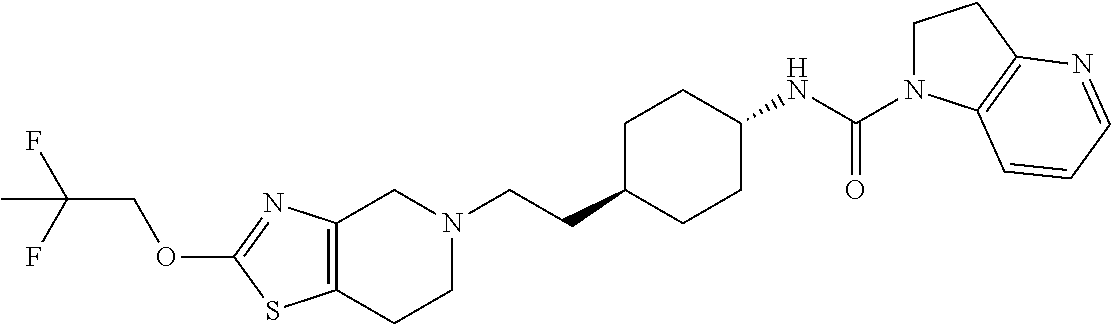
C12=C(CCN(CCC3CCC(NC(=O)N4CCC5=C4C=CC=N5)CC3)C1)SC(OCC(F)(F)C)=N2
